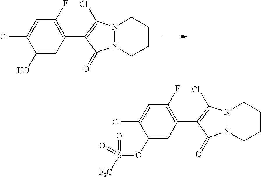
C1(O)=CC(C2=C(Cl)N3N(C2=O)CCCC3)=C(F)C=C1Cl.C1(OS(=O)([F3C])=O)=CC(C2=C(Cl)N3N(C2=O)CCCC3)=C(F)C=C1Cl
